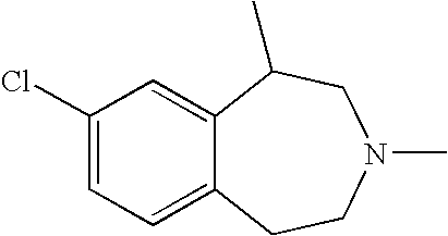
C1(Cl)=CC=C2C(=C1)C(C)CN(C)CC2
